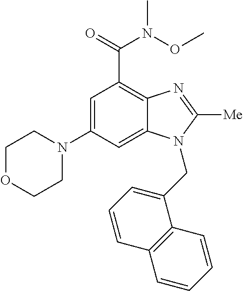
C1=C(N2CCOCC2)C=C2C(=C1C(N(C)OC)=O)N=C([Me])N2CC1=CC=CC2=C1C=CC=C2
